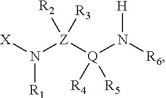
[X]N([Z]([Q](N([R6])[H])([R4])[R5])([R3])[R2])[R1]
